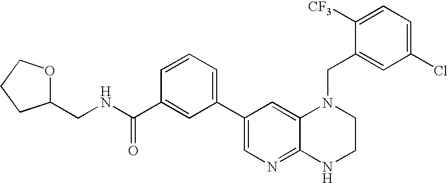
C1(CNC(C2=CC(C3=CN=C4C(=C3)N(CC3=CC(Cl)=CC=C3[CF3])CCN4)=CC=C2)=O)OCCC1
